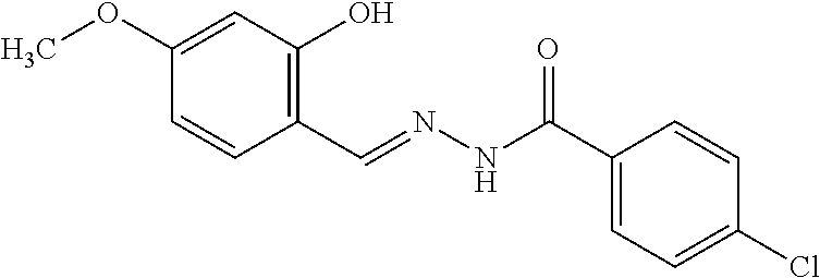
C1(OC)=CC(O)=C(C=NNC(C2=CC=C(Cl)C=C2)=O)C=C1
